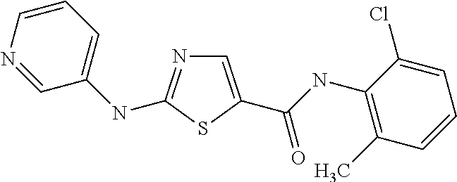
C1=C(C(NC2=C(C)C=CC=C2Cl)=O)SC(NC2=CC=CN=C2)=N1
